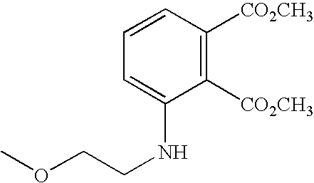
C1=C(NCCOC)C([CO2CH3])=C([CO2CH3])C=C1
